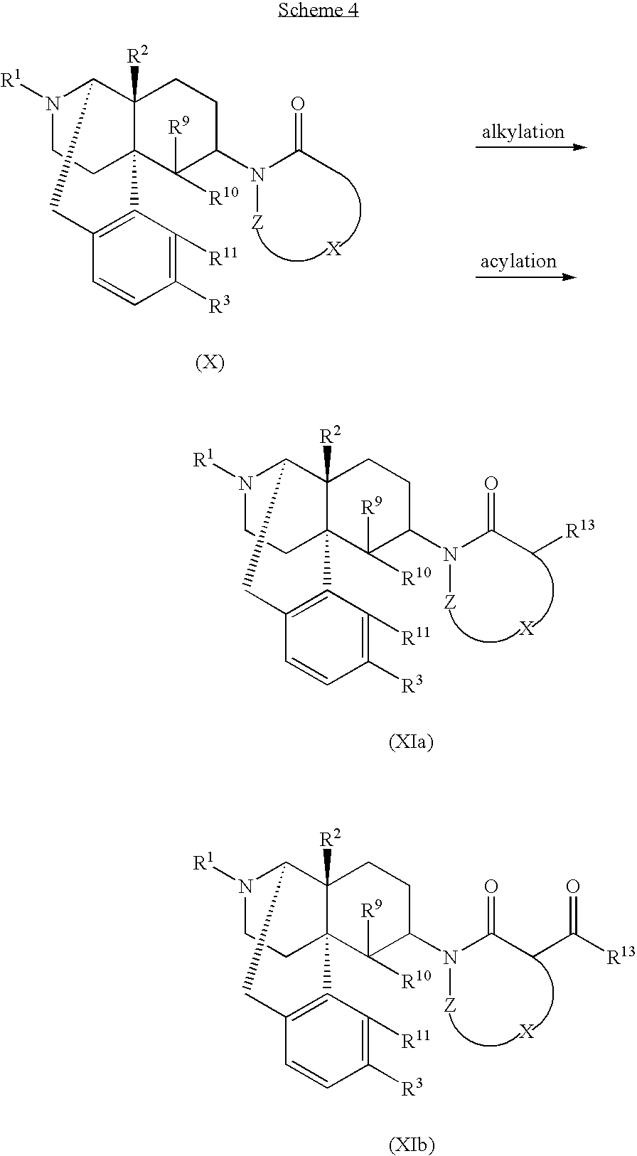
N1([R1])CCC23C([R2])(C1CC1=C2C([R11])=C([R3])C=C1)CCC(N(C(C)=O)[Z])C3([R9])[R10].[X].N1([R1])CCC23C([R2])(C1CC1=C2C([R11])=C([R3])C=C1)CCC(N(C(C[R13])=O)[Z])C3([R9])[R10].N1([R1])CCC23C([R2])(C1CC1=C2C([R11])=C([R3])C=C1)CCC(N(C(CC([R13])=O)=O)[Z])C3([R9])[R10].[X].[X]
